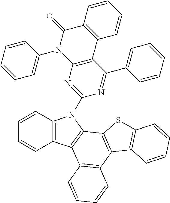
C12=C(C3=C(N1C1=NC4=C(C(C5=CC=CC=C5)=N1)C1=C(C(=O)N4C4=CC=CC=C4)C=CC=C1)C1=C(C4=C3C=CC=C4)C3=C(S1)C=CC=C3)C=CC=C2
